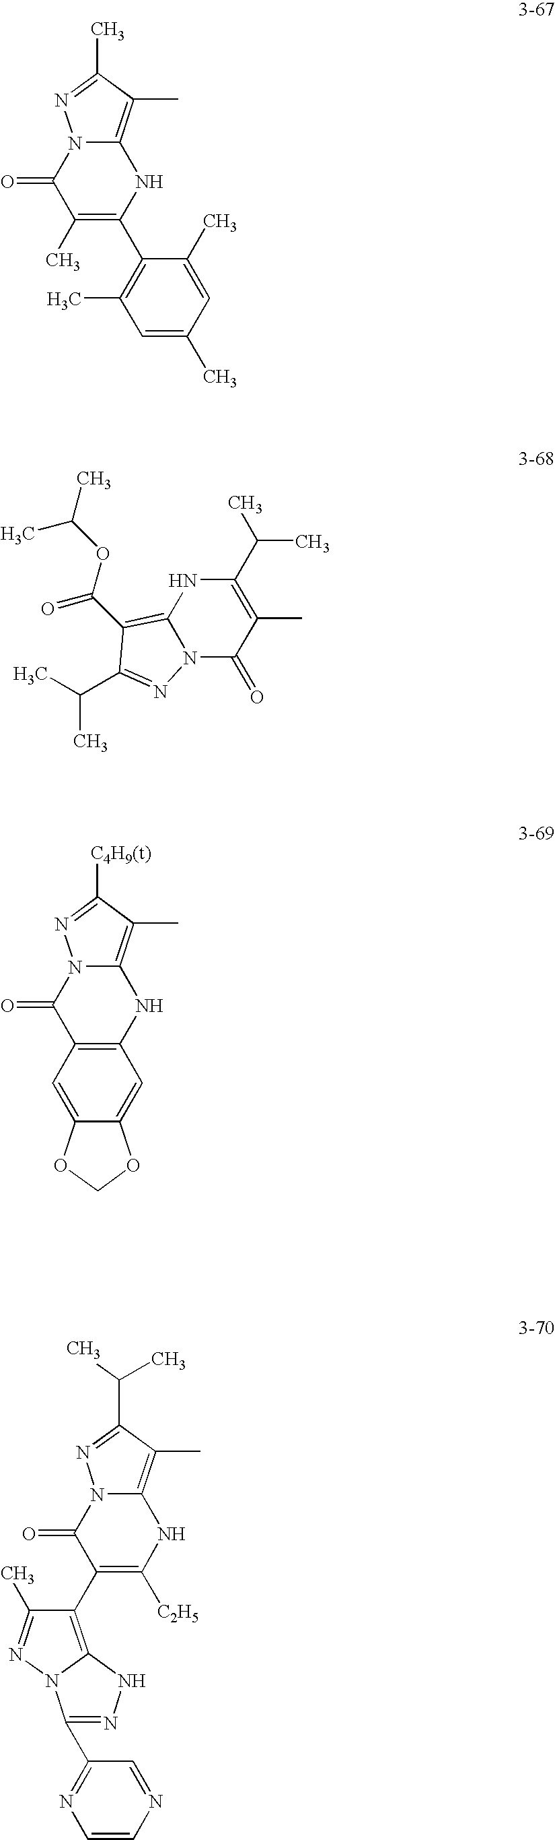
N12C(=C(C)C(C)=N1)NC(C1=C(C)C=C(C)C=C1C)=C(C)C2=O.C1(C(C)C)=C(C)C(=O)N2C(=C(C(OC(C)C)=O)C(C(C)C)=N2)N1.N12C(=C(C)C([C4H9(t)])=N1)NC1=C(C2=O)C=C2C(=C1)OCO2.C1(C2=C3N(N=C2C)C(C2=NC=CN=C2)=NN3)=C([C2H5])NC2=C(C)C(C(C)C)=NN2C1=O
